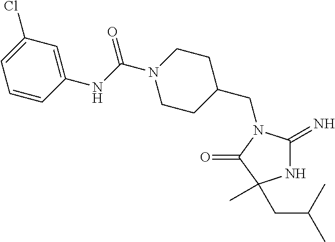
C1C(CN2C(=N)NC(C)(CC(C)C)C2=O)CCN(C(NC2=CC(Cl)=CC=C2)=O)C1
